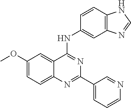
C1(OC)=CC=C2C(=C1)C(NC1=CC3=C(C=C1)NC=N3)=NC(C1=CC=CN=C1)=N2
